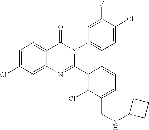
C1=C(Cl)C=C2C(=C1)C(=O)N(C1=CC=C(Cl)C(F)=C1)C(C1=C(Cl)C(CNC3CCC3)=CC=C1)=N2
